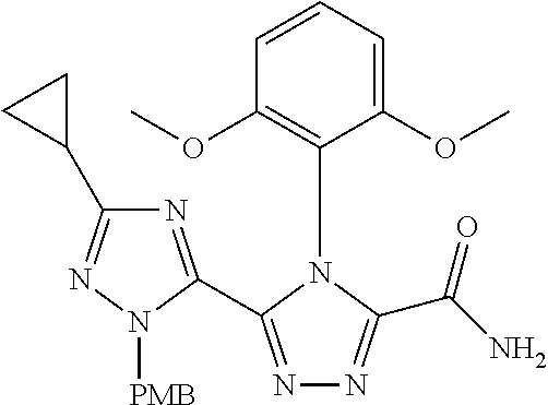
C1=CC=C(OC)C(N2C(C(N)=O)=NN=C2C2=NC(C3CC3)=NN2[PMB])=C1OC
